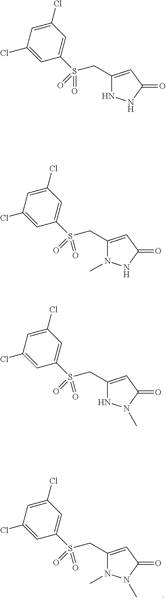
C1(CS(C2=CC(Cl)=CC(Cl)=C2)(=O)=O)=CC(=O)N(C)N1C.C1(CS(C2=CC(Cl)=CC(Cl)=C2)(=O)=O)=CC(=O)NN1.C1(CS(C2=CC(Cl)=CC(Cl)=C2)(=O)=O)=CC(=O)NN1C.C1(CS(C2=CC(Cl)=CC(Cl)=C2)(=O)=O)=CC(=O)N(C)N1
